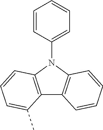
C12=C(N(C3=CC=CC=C3)C3=C1C=CC=C3)C=CC=C2C
